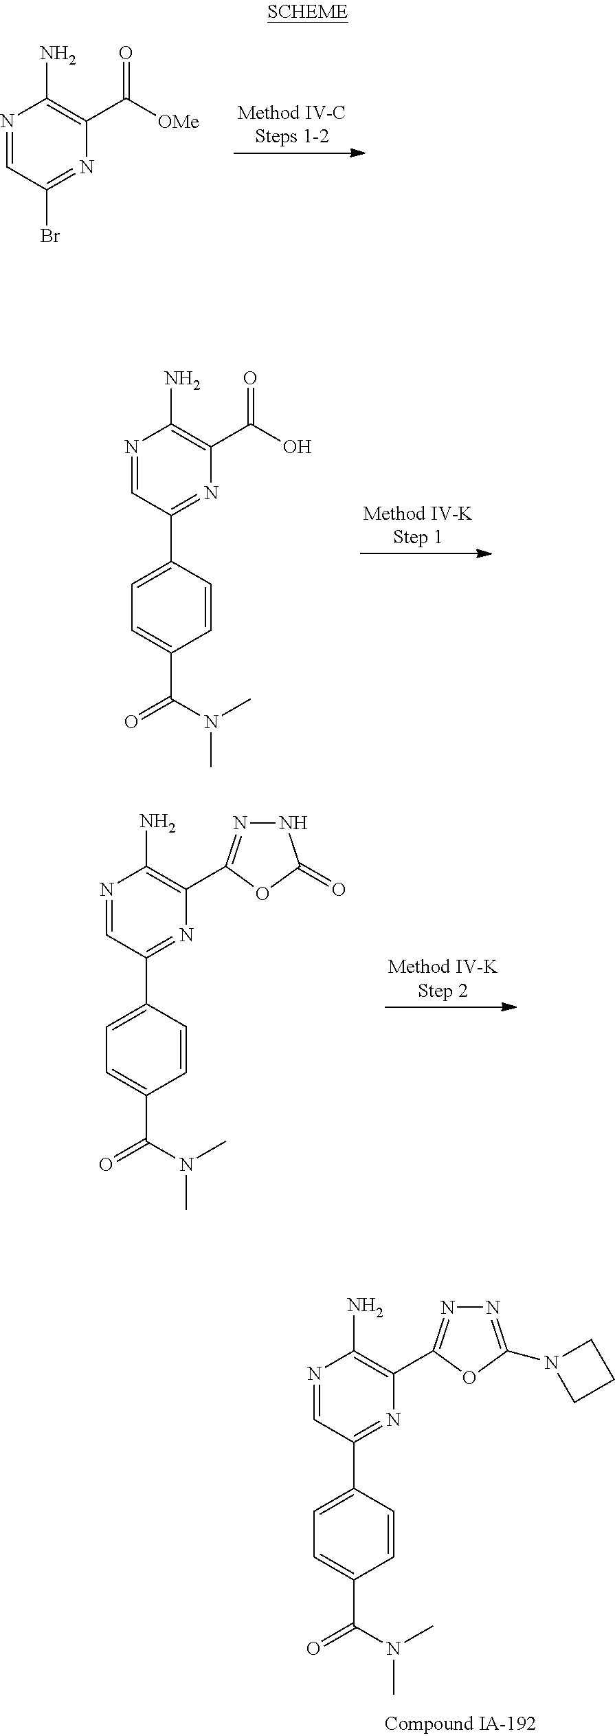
N1=CC(Br)=NC(C([OMe])=O)=C1N.N1=CC(C2=CC=C(C(=O)N(C)C)C=C2)=NC(C(=O)O)=C1N.N1=CC(C2=CC=C(C(N(C)C)=O)C=C2)=NC(C2=NN=C(N3CCC3)O2)=C1N.N1=CC(C2=CC=C(C(N(C)C)=O)C=C2)=NC(C2=NNC(=O)O2)=C1N
